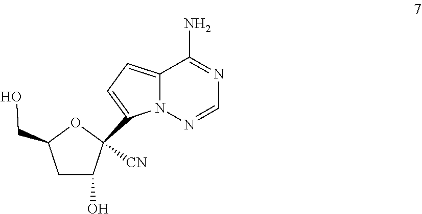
C1C(O)C([CN])(C2=CC=C3N2N=CN=C3N)OC1CO
